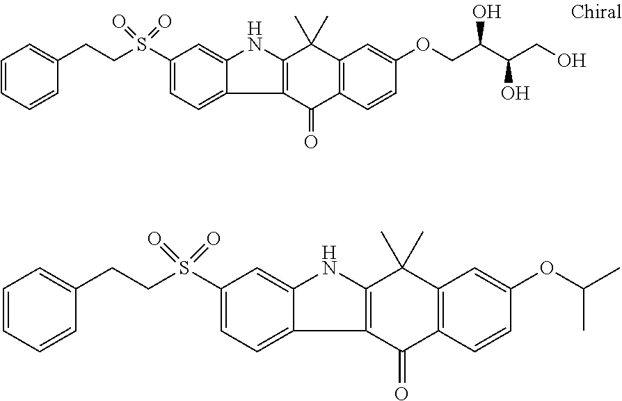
C12=C(C(=O)C3=C(C=C(OCC(C(CO)O)O)C=C3)C1(C)C)C1=CC=C(S(CCC3=CC=CC=C3)(=O)=O)C=C1N2.C12=C(C(=O)C3=C(C=C(OC(C)C)C=C3)C1(C)C)C1=CC=C(S(CCC3=CC=CC=C3)(=O)=O)C=C1N2
